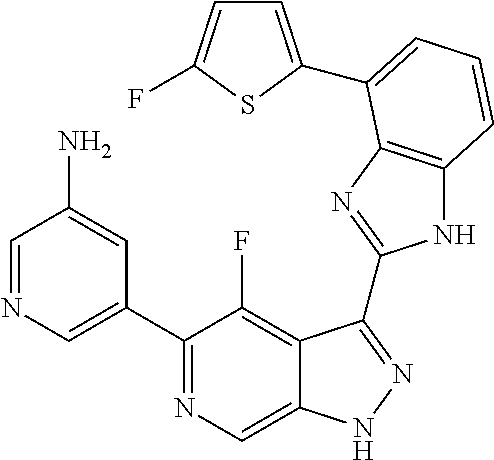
C1=NC=C(C2=NC=C3C(=C2F)C(C2=NC4=C(N2)C=CC=C4C2=CC=C(F)S2)=NN3)C=C1N
